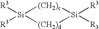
[R3][Si]1([R3])[(CH2)c][Si]([R3])([R3])[(CH2)d]1
